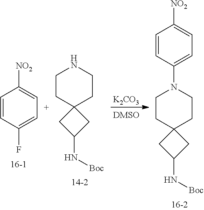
[K2CO3].C1CC2(CCN1C1=CC=C([NO2])C=C1)CC(N[Boc])C2.C1=CC(F)=CC=C1[NO2].C1CC2(CCN1)CC(N[Boc])C2
